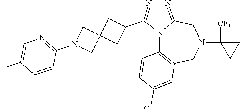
N12C3=C(CN(C4([CF3])CC4)CC1=NN=C2C1CC2(C1)CN(C1=NC=C(F)C=C1)C2)C=C(Cl)C=C3
